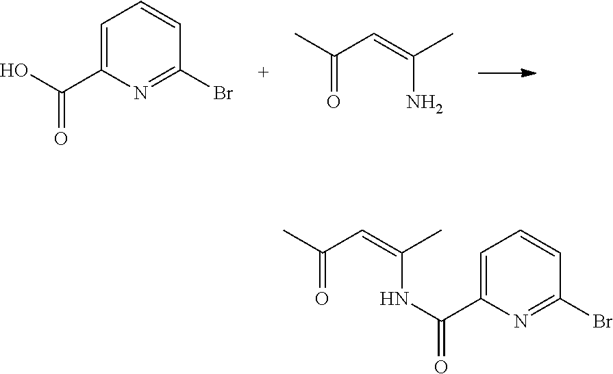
NC(=CC(C)=O)C.C1=C(C(=O)O)N=C(Br)C=C1.C1=C(C(=O)NC(=CC(C)=O)C)N=C(Br)C=C1
